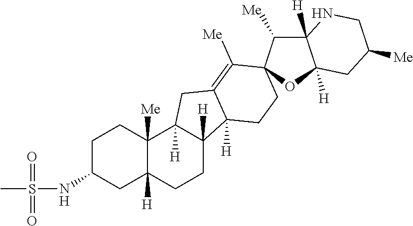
C1C(NS(C)(=O)=O)CC2([H])C([Me])(C1)C1([H])C([H])(CC2)C2([H])C(=C([Me])C3(C([Me])C4([H])C([H])(O3)CC([Me])CN4)CC2)C1
